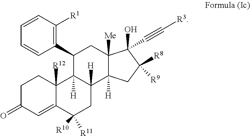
C1C(=O)C=C2C([R12])(C1)C1([H])C([H])(CC2([R10])[R11])C2([H])C([Me])(CC1C1=C([R1])C=CC=C1)C(O)(C#C[R3])C([R8])([R9])C2
